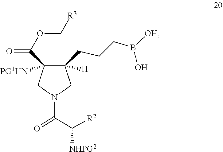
B([OH])(O)CCCC1([H])CN(C(=O)C([R2])[NHPG2])CC1(C(=O)OC[R3])[PG1HN]
